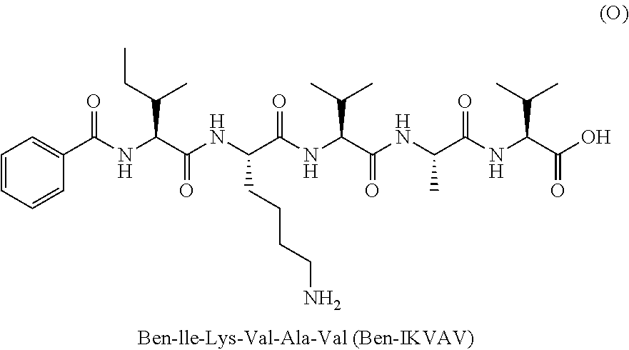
C(NC(C(NC(C(NC(C(NC(C(NC(C(O)=O)C(C)C)=O)C)=O)C(C)C)=O)CCCCN)=O)C(CC)C)(=O)C1=CC=CC=C1
